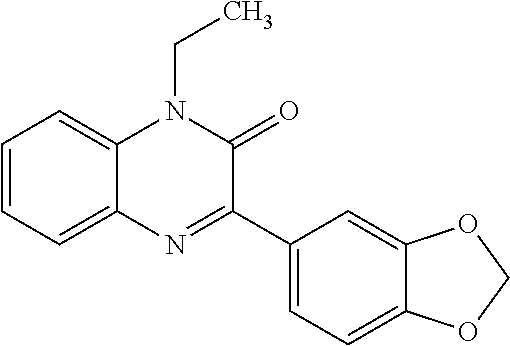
C12=CC=CC=C1N(CC)C(=O)C(C1=CC=C3C(=C1)OCO3)=N2
